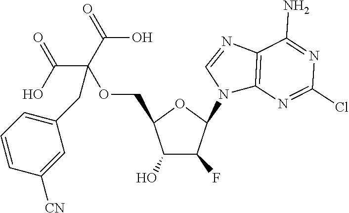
C1(O)C(F)C(N2C3=C(N=C2)C(N)=NC(Cl)=N3)OC1COC(C(O)=O)(C(=O)O)CC1=CC=CC([CN])=C1
